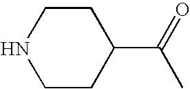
C1CC(C(=O)C)CCN1
